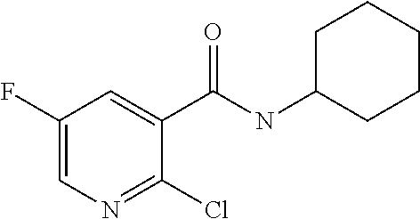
C1(F)=CN=C(Cl)C(C(NC2CCCCC2)=O)=C1
